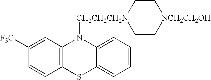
C12=C(C=C([F3C])C=C1)N([CH2CH2CH2N]1CC[NCH2CH2OH]CC1)C1=CC=CC=C1S2
